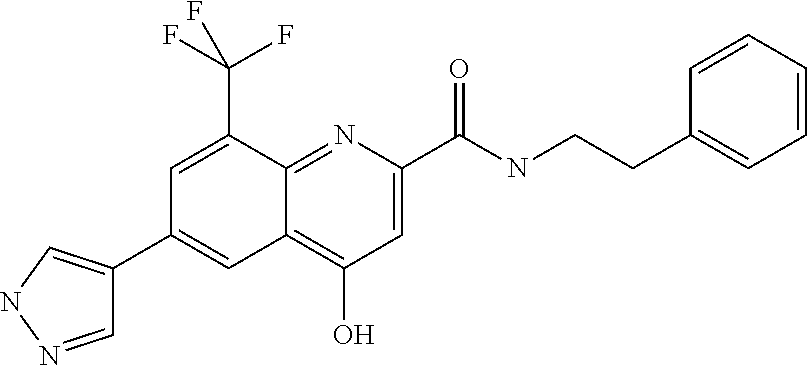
C12=C(O)C=C(C(NCCC3=CC=CC=C3)=O)N=C1C(C(F)(F)F)=CC(C1=CNN=C1)=C2
